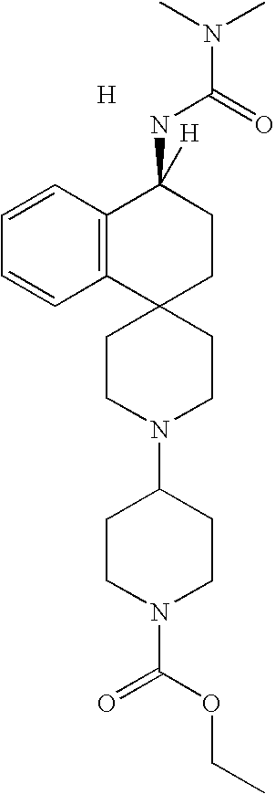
[H].C1CN(C2CCN(C(OCC)=O)CC2)CCC12CCC(NC(N(C)C)=O)([H])C1=C2C=CC=C1
